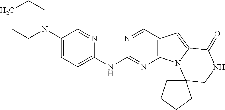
C1(N2CCCCC2)=CC=C(NC2=NC3=C(C=N2)C=C2N3C3(CNC2=O)CCCC3)N=C1
